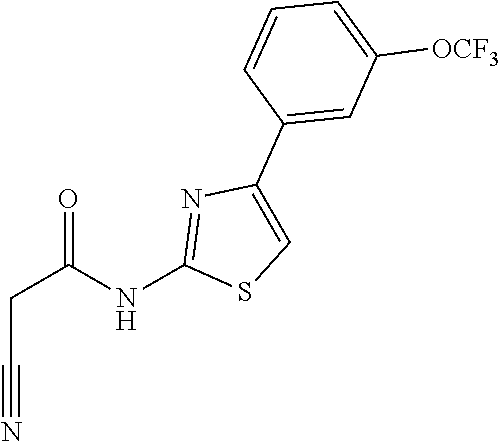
C1=C([OCF3])C=C(C2=CSC(NC(CC#N)=O)=N2)C=C1
